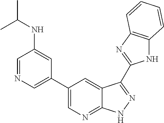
N1C2=C(N=C1C1=NNC3=NC=C(C4=CN=CC(NC(C)C)=C4)C=C31)C=CC=C2
